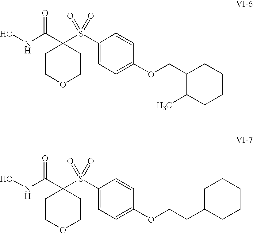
ONC(C1(S(C2=CC=C(OCC3C(C)CCCC3)C=C2)(=O)=O)CCOCC1)=O.ONC(C1(S(C2=CC=C(OCCC3CCCCC3)C=C2)(=O)=O)CCOCC1)=O
